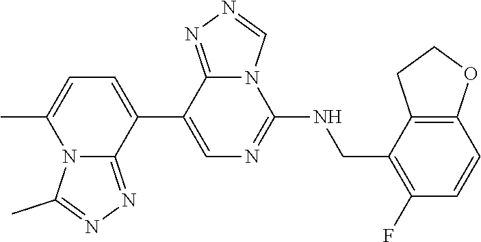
N12C(=NN=C1C)C(C1=CN=C(NCC3=C(F)C=CC4=C3CCO4)N3C1=NN=C3)=CC=C2C
